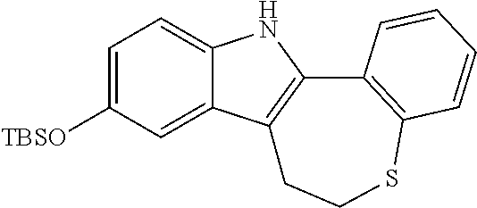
C1=C([TBSO])C=C2C(=C1)NC1=C2CCSC2=C1C=CC=C2
